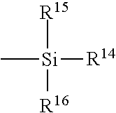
[Si]([R14])([R15])([R16])C
